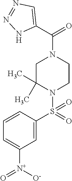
C1=C(S(N2CCN(C(=O)C3=CN=NN3)CC2(C)C)(=O)=O)C=CC=C1[N+]([O-])=O
